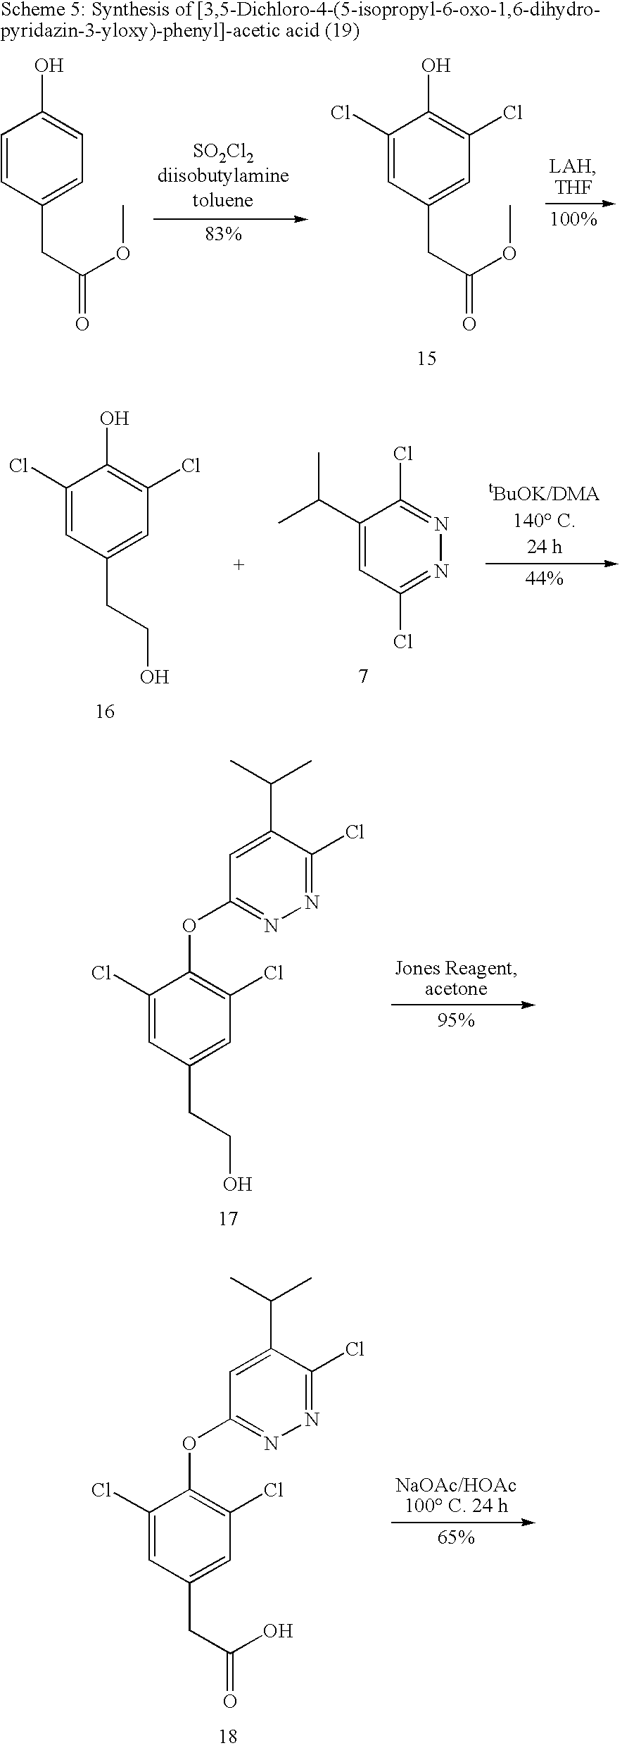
C1(C(C)C)=CC(Cl)=NN=C1Cl.C1(Cl)=CC(CCO)=CC(Cl)=C1O.C1(Cl)=CC(CC(OC)=O)=CC(Cl)=C1O.C1=CC(CC(OC)=O)=CC=C1O.C1(Cl)=CC(CCO)=CC(Cl)=C1OC1=NN=C(Cl)C(C(C)C)=C1.C1(Cl)=CC(CC(=O)O)=CC(Cl)=C1OC1=NN=C(Cl)C(C(C)C)=C1
